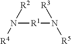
N([R1]N([R3])[R5])([R4])[R2]
